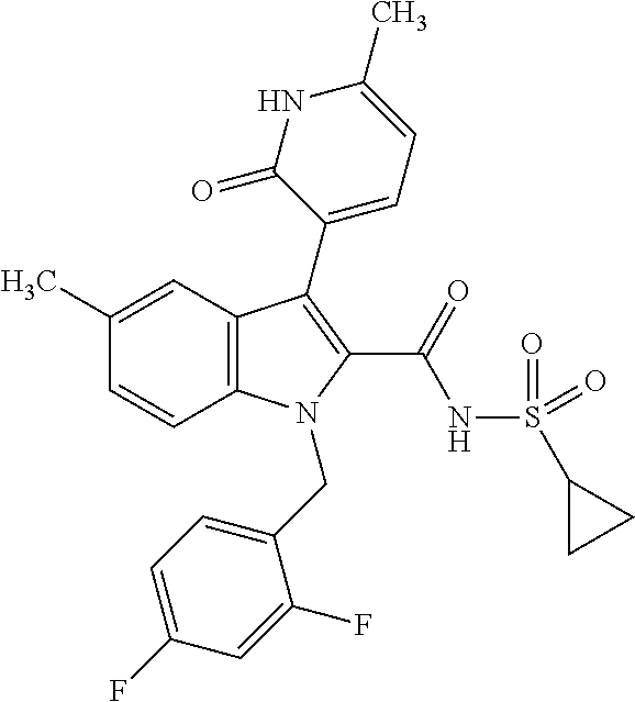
C1(C)=CC2=C(C=C1)N(CC1=CC=C(F)C=C1F)C(C(NS(C1CC1)(=O)=O)=O)=C2C1=CC=C(C)NC1=O
